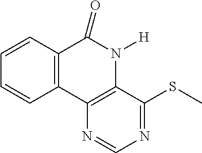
C1=CC2=C(C=C1)C1=C(N([H])C2=O)C(SC)=NC=N1
